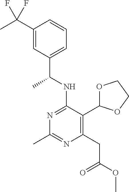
N1=C(NC(C)C2=CC=CC(C(F)(C)F)=C2)C(C2OCCO2)=C(CC(=O)OC)N=C1C
